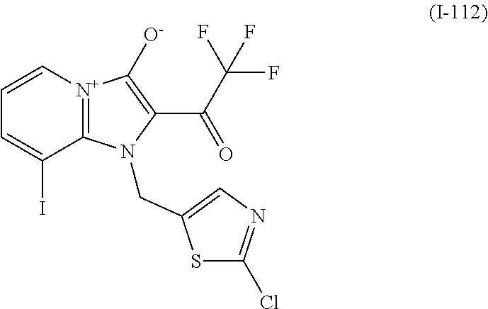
C1=C[N+]2=C(C(I)=C1)N(CC1=CN=C(Cl)S1)C(C(C(F)(F)F)=O)=C2[O-]
